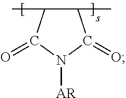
C1(C)C(C)C(=O)N([AR])C1=O
